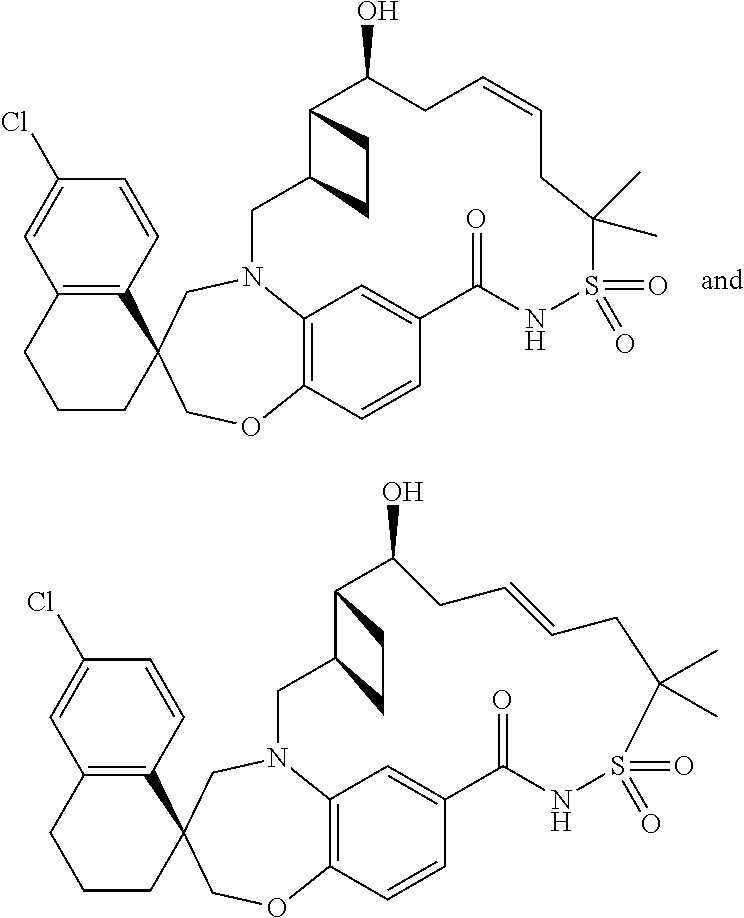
C12=C(C=CC(Cl)=C1)C1(CCC2)COC2=C3N(C1)CC1C(C(O)CC=CCC(C)(C)S(=O)(=O)NC(=O)C(=C3)C=C2)CC1.C12=C(C=CC(Cl)=C1)C1(CCC2)COC2=C3N(C1)CC1C(C(O)CC=CCC(C)(C)S(=O)(=O)NC(=O)C(=C3)C=C2)CC1
